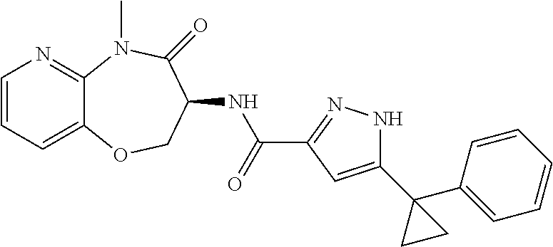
C1=CC=C2C(=N1)N(C)C(=O)C(NC(C1=NNC(C3(C4=CC=CC=C4)CC3)=C1)=O)CO2
